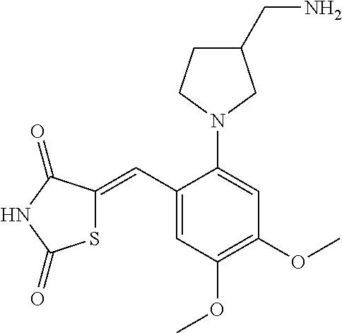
S1C(=CC2=CC(OC)=C(OC)C=C2N2CC(CN)CC2)C(=O)NC1=O
